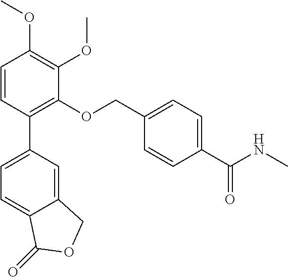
C12=CC(C3=C(OCC4=CC=C(C(NC)=O)C=C4)C(OC)=C(OC)C=C3)=CC=C1C(=O)OC2
